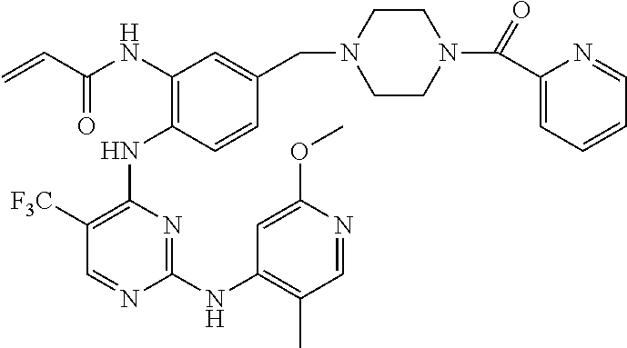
N(C1=C(NC2=C([F3C])C=NC(NC3=C(C)C=NC(OC)=C3)=N2)C=CC(CN2CCN(C(C3=CC=CC=N3)=O)CC2)=C1)C(C=C)=O
